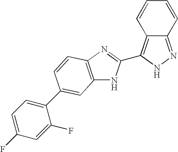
C12=NNC(C3=NC4=C(N3)C=C(C3=CC=C(F)C=C3F)C=C4)=C1C=CC=C2
